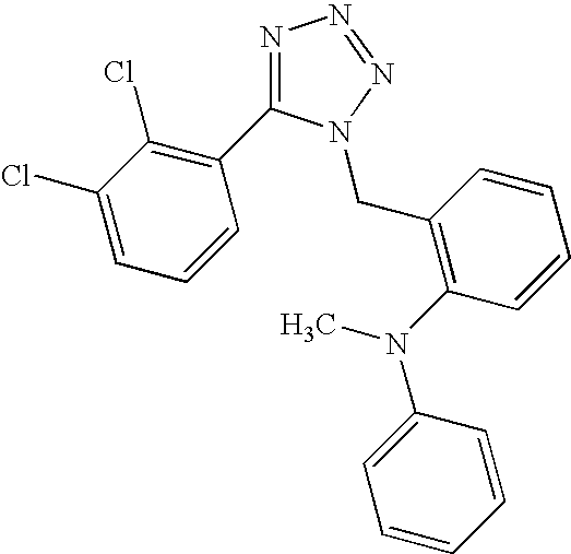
N1=C(C2=C(Cl)C(Cl)=CC=C2)N(CC2=C(N(C3=CC=CC=C3)C)C=CC=C2)N=N1
